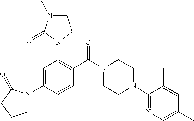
N1(C2=C(C(N3CCN(C4=NC=C(C)C=C4C)CC3)=O)C=CC(N3CCCC3=O)=C2)CCN(C)C1=O
